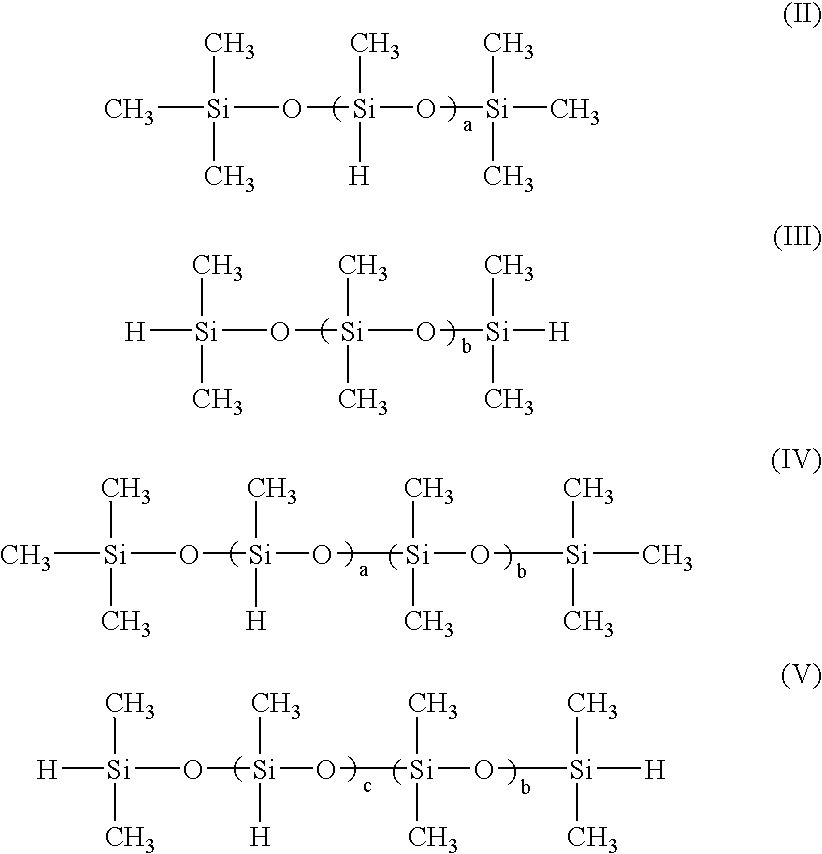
C[Si](O[Si](O[Si](C)(C)C)(C)[H])(C)C.[H][Si](O[Si](C)(O[Si](C)(C)[H])C)(C)C.C[Si](O[Si](O[Si](C)(C)O[Si](C)(C)C)(C)[H])(C)C.[H][Si](O[Si](O[Si](C)(C)O[Si](C)(C)[H])(C)[H])(C)C
